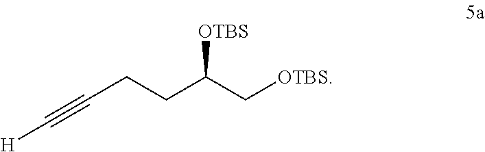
[H]C#CCCC(C[OTBS])[OTBS]
